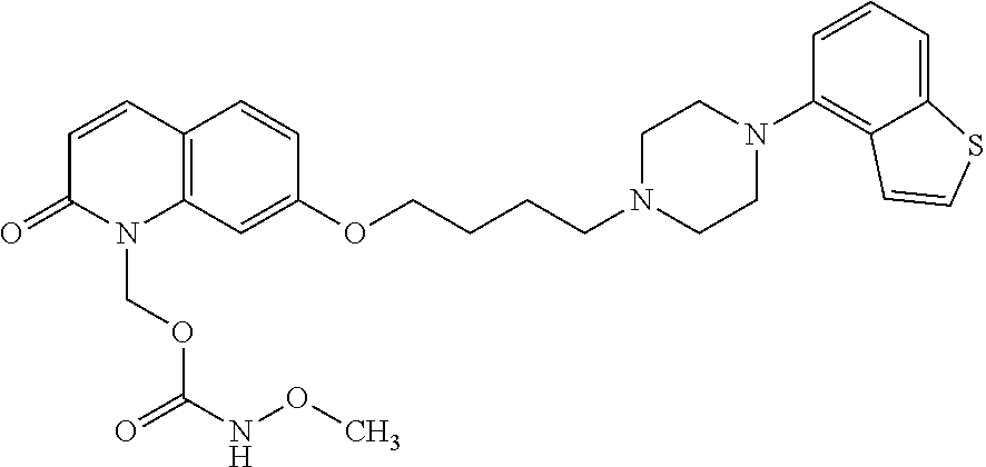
C1=CC2=C(N(COC(NOC)=O)C1=O)C=C(OCCCCN1CCN(C3=C4C(=CC=C3)SC=C4)CC1)C=C2
